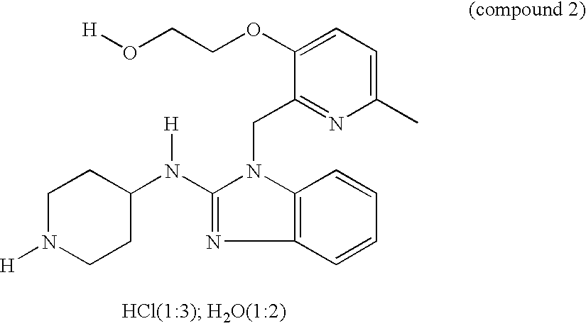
C1N([H])CCC(N([H])C2=NC3=C(N2CC2=NC(C)=CC=C2OCCO[H])C=CC=C3)C1
